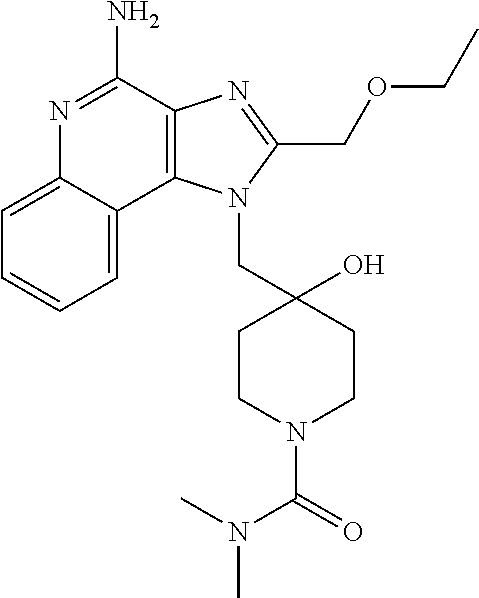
C1=CC=C2C(=C1)N=C(N)C1=C2N(CC2(O)CCN(C(=O)N(C)C)CC2)C(COCC)=N1
